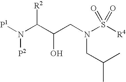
[P1]N(C(C(CN(S([R4])(=O)=O)CC(C)C)O)[R2])[P2]
